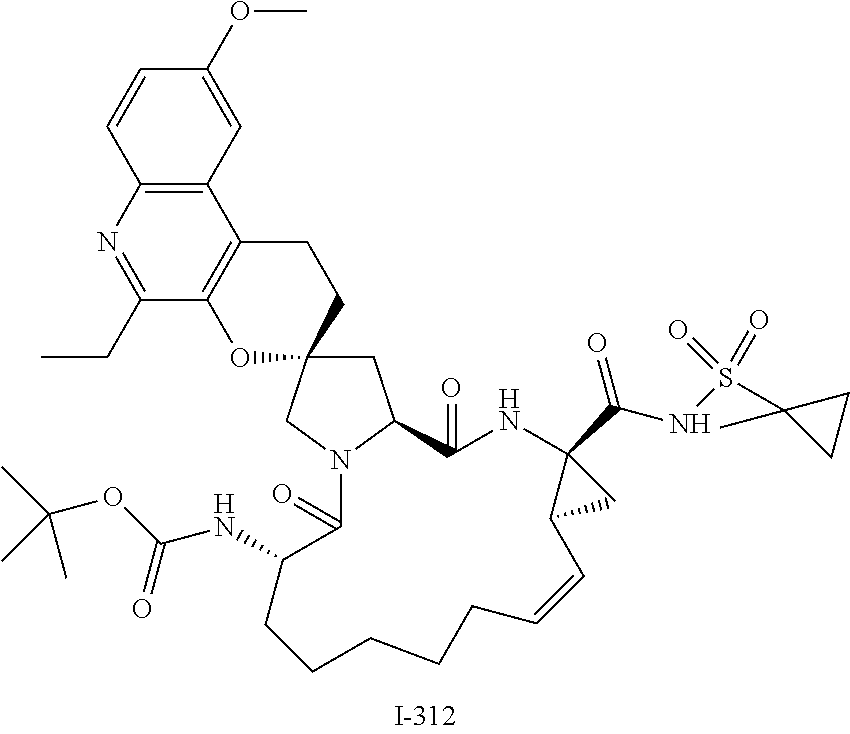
C1C2(CN3C1C(=O)NC1(C(NS(C4(C)CC4)(=O)=O)=O)C(C=CCCCCCC(NC(OC(C)(C)C)=O)C3=O)C1)CCC1=C(O2)C(CC)=NC2=C1C=C(OC)C=C2
